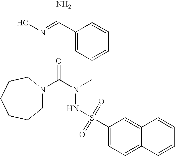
C(N(CC1=CC=CC(C(=NO)N)=C1)NS(C1=CC=C2C(=C1)C=CC=C2)(=O)=O)(=O)N1CCCCCC1
